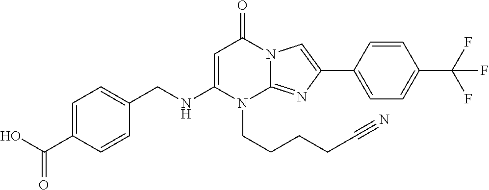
C1=C(C(O)=O)C=CC(CNC2=CC(=O)N3C(=NC(C4=CC=C(C(F)(F)F)C=C4)=C3)N2CCCCC#N)=C1
